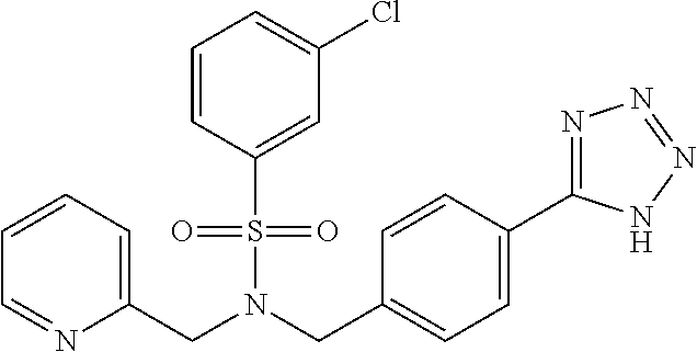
C1=CC=C(CN(CC2=CC=C(C3=NN=NN3)C=C2)S(=O)(=O)C2=CC(Cl)=CC=C2)N=C1
